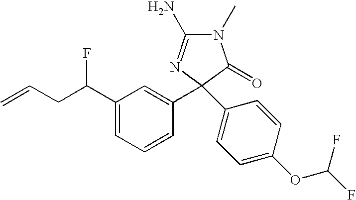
N1(C)C(N)=NC(C2=CC(C(CC=C)F)=CC=C2)(C2=CC=C(OC(F)F)C=C2)C1=O
